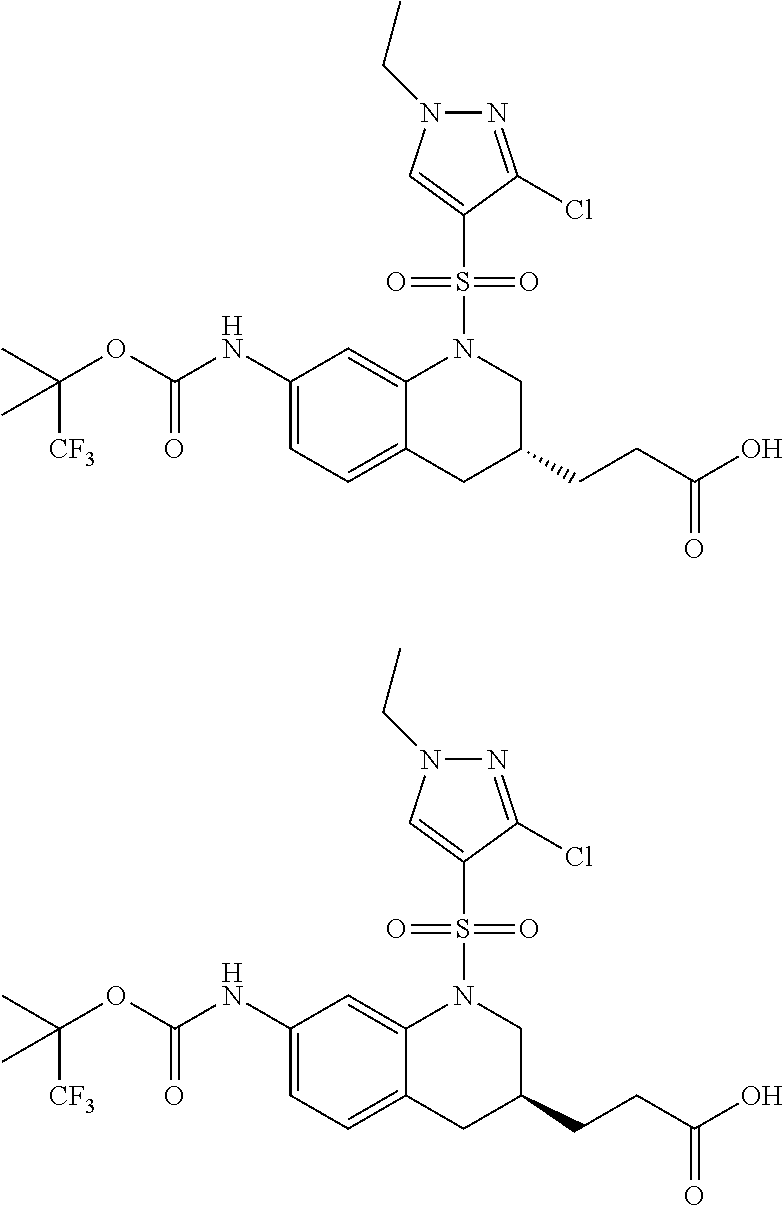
C1(NC(OC(C)([CF3])C)=O)=CC=C2C(=C1)N(S(C1=CN(CC)N=C1Cl)(=O)=O)CC(CCC(O)=O)C2.C1(NC(OC(C)([CF3])C)=O)=CC=C2C(=C1)N(S(C1=CN(CC)N=C1Cl)(=O)=O)CC(CCC(O)=O)C2
